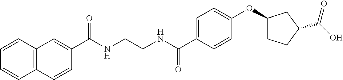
C1=CC(C(NCCNC(C2=CC3=C(C=C2)C=CC=C3)=O)=O)=CC=C1OC1CCC(C(O)=O)C1
